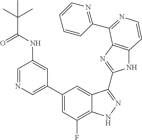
C1(C2=CN=CC(NC(=O)C(C)(C)C)=C2)=CC(F)=C2C(=C1)C(C1=NC3=C(N1)C=CN=C3C1=NC=CC=C1)=NN2
